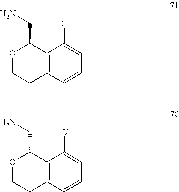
O1CCC2=C(C1CN)C(Cl)=CC=C2.O1CCC2=C(C1CN)C(Cl)=CC=C2
